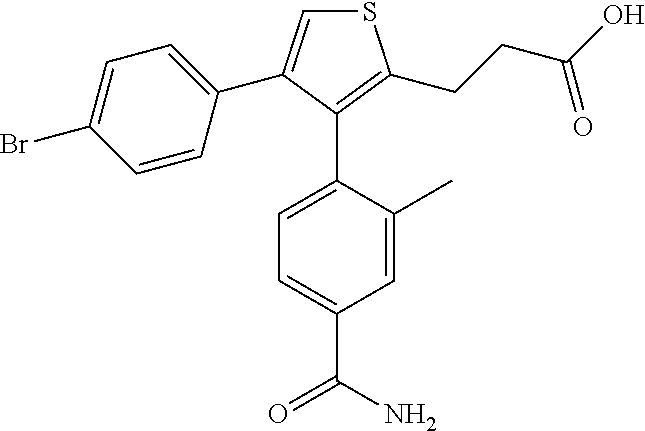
S1C=C(C2=CC=C(Br)C=C2)C(C2=CC=C(C(=O)N)C=C2C)=C1CCC(O)=O
